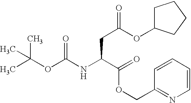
CC(OC(NC(C(=O)OCC1=NC=CC=C1)CC(OC1CCCC1)=O)=O)(C)C
